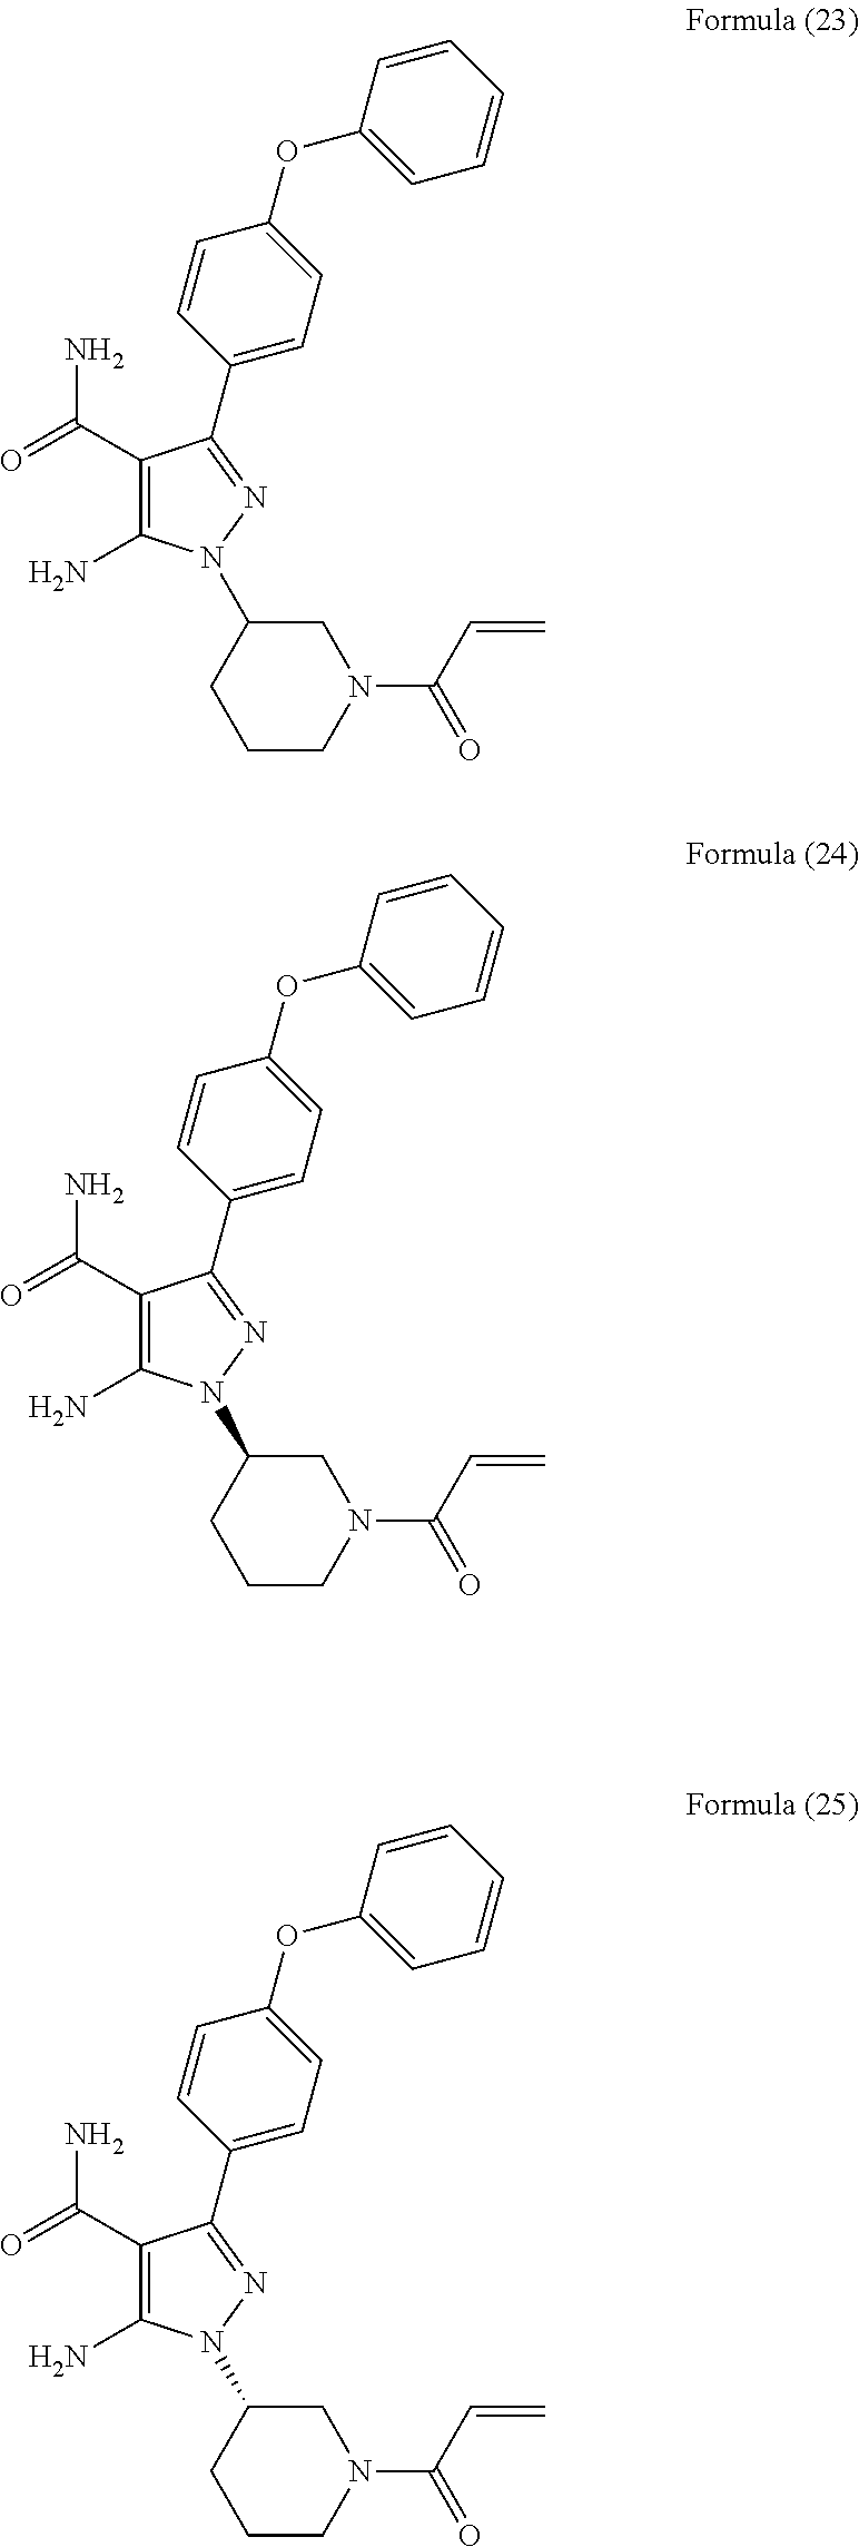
C1(OC2=CC=C(C3=NN(C4CCCN(C(C=C)=O)C4)C(N)=C3C(=O)N)C=C2)=CC=CC=C1.C1(OC2=CC=C(C3=NN(C4CCCN(C(C=C)=O)C4)C(N)=C3C(=O)N)C=C2)=CC=CC=C1.C1(OC2=CC=C(C3=NN(C4CCCN(C(C=C)=O)C4)C(N)=C3C(=O)N)C=C2)=CC=CC=C1
